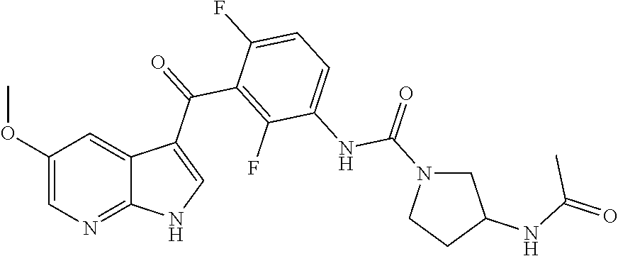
C1(OC)=CN=C2C(=C1)C(C(=O)C1=C(F)C(NC(=O)N3CC(NC(=O)C)CC3)=CC=C1F)=CN2
